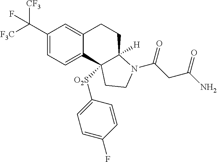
C(C1=CC=C2C(=C1)CCC1([H])C2([O2S]C2=CC=C(F)C=C2)CCN1C(=O)CC(N)=O)([F3C])([CF3])F
